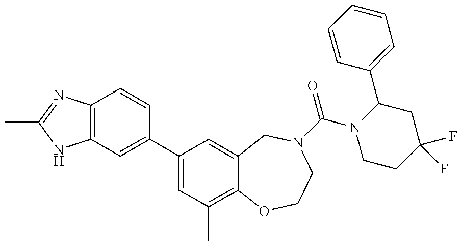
C12=C(C=C(C3=CC(C)=C4C(=C3)CN(C(=O)N3CCC(F)(F)CC3C3=CC=CC=C3)CCO4)C=C1)NC(C)=N2
